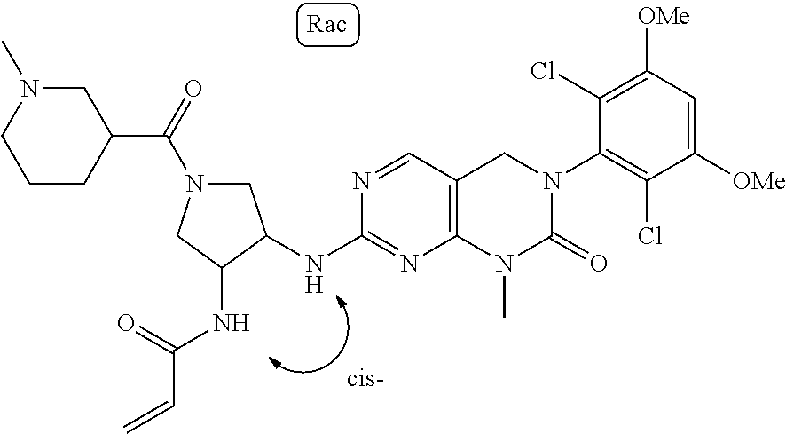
C1(NC2CN(C(=O)C3CCCN(C)C3)CC2NC(=O)C=C)=NC2=C(C=N1)CN(C1=C(Cl)C([OMe])=CC([OMe])=C1Cl)C(=O)N2C
